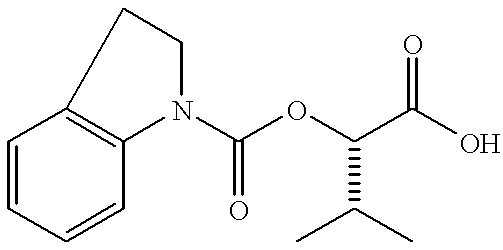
C1=CC=CC2=C1CCN2C(OC(C(O)=O)C(C)C)=O
